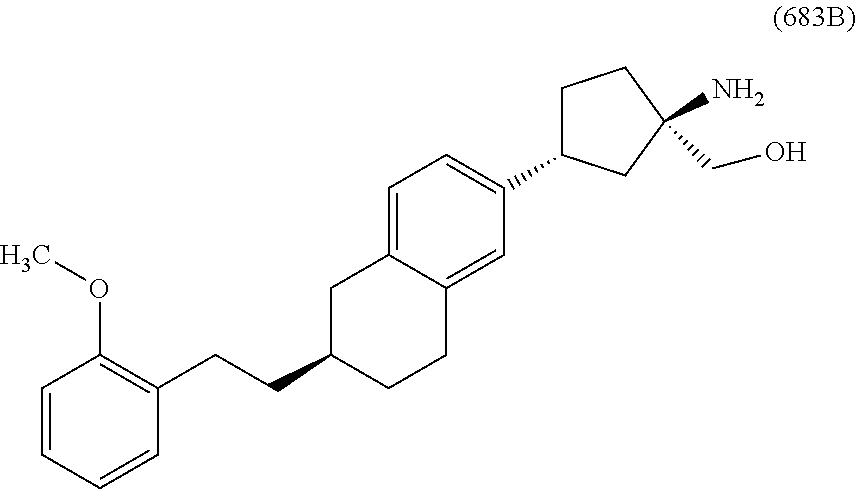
C1=C2C(=CC(C3CCC(N)(CO)C3)=C1)CCC(CCC1=C(OC)C=CC=C1)C2
